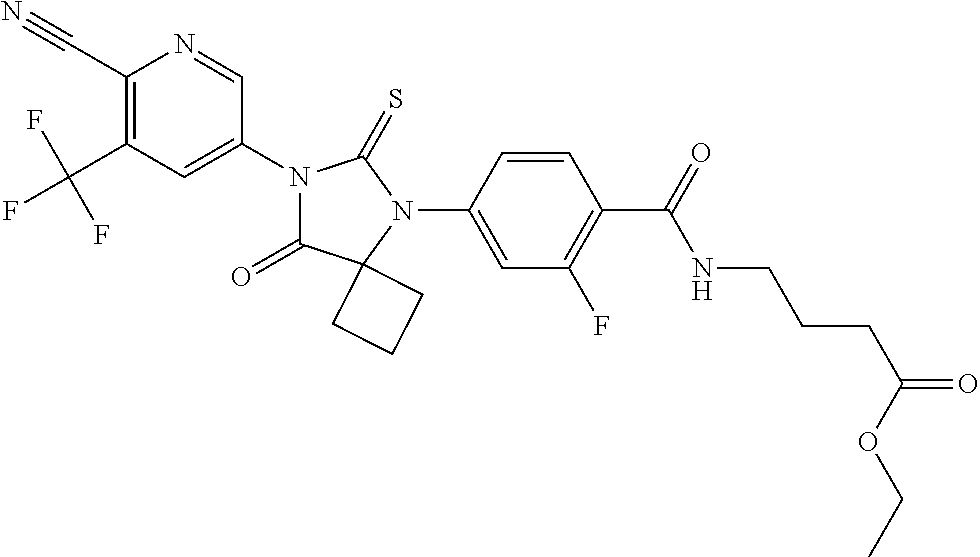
C1(C#N)=C(C(F)(F)F)C=C(N2C(=O)C3(N(C4=CC(F)=C(C(NCCCC(=O)OCC)=O)C=C4)C2=S)CCC3)C=N1
